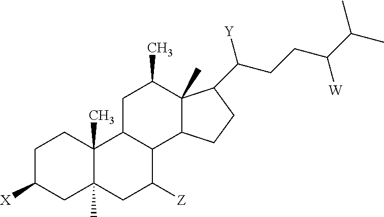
C1C([X])CC2(C)C(C)(C1)C1C(C([Z])C2)C2C(C)(C(C)C1)C(C(CCC(C(C)C)[W])[Y])CC2
